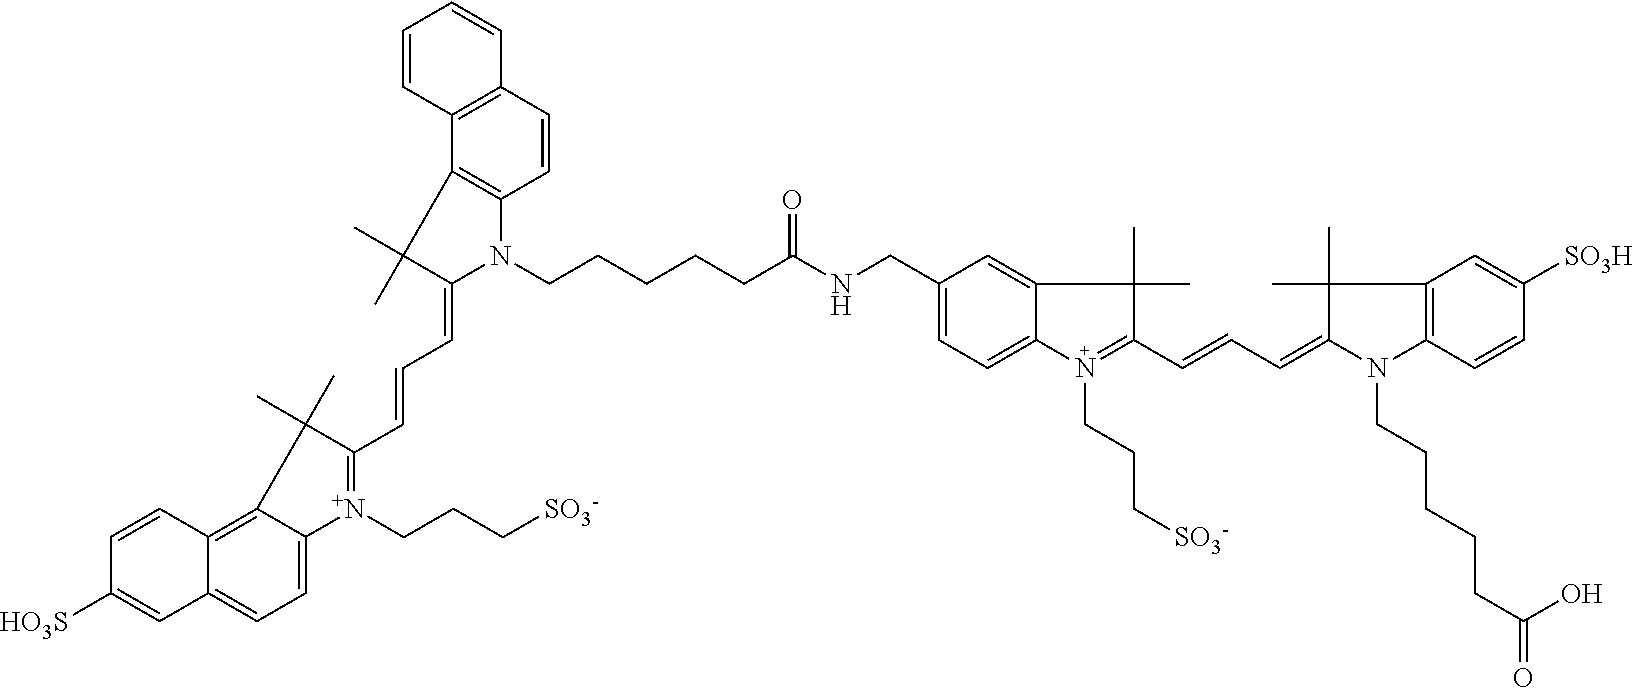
C(NCC1=CC=C2C(=C1)C(C)(C)C(C=CC=C1C(C)(C)C3=C(N1CCCCCC(=O)O)C=CC([SO3H])=C3)=N2CCC[SO3-])(CCCCCN1C2=C(C3=C(C=C2)C=CC=C3)C(C)(C)C1=CC=CC1=[N+](CCC[SO3-])C2=CC=C3C(=C2C1(C)C)C=CC([HO3S])=C3)=O
